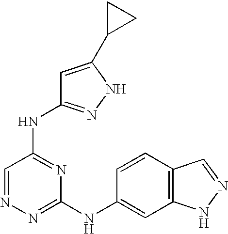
N1=CC(NC2=NNC(C3CC3)=C2)=NC(NC2=CC3=C(C=C2)C=NN3)=N1
